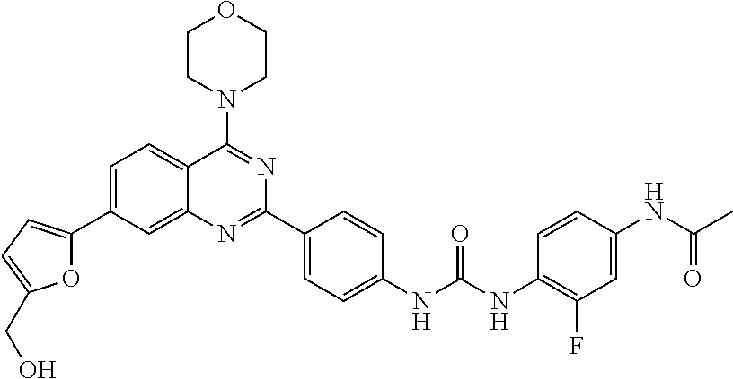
O1C(C2=CC=C3C(=C2)N=C(C2=CC=C(NC(NC4=C(F)C=C(NC(C)=O)C=C4)=O)C=C2)N=C3N2CCOCC2)=CC=C1CO
